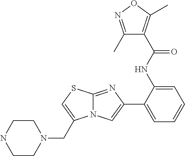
C1(NC(=O)C2=C(C)ON=C2C)=CC=CC=C1C1=CN2C(=N1)SC=C2CN1CCNCC1
